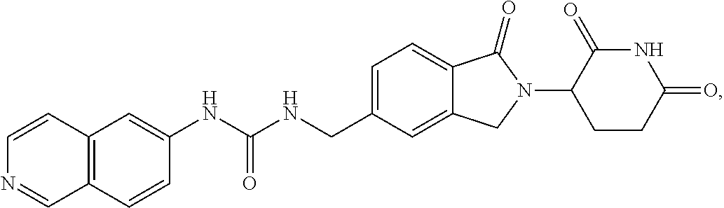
C1=C(CNC(NC2=CC3=C(C=C2)C=NC=C3)=O)C=C2C(=C1)C(=O)N(C1CCC(=O)NC1=O)C2
